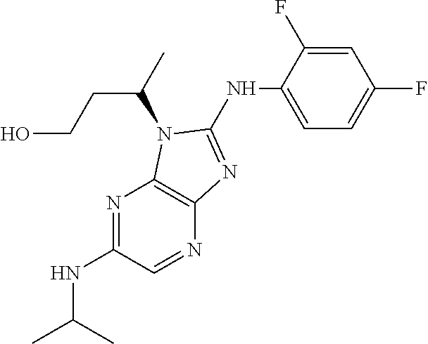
N1=C(NC(C)C)C=NC2=C1N(C(C)CCO)C(NC1=CC=C(F)C=C1F)=N2
